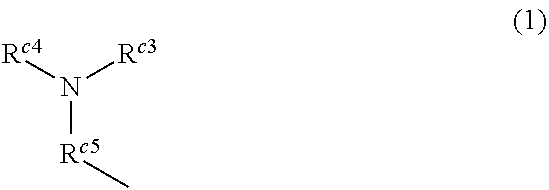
N([Rc3])([Rc4])[Rc5]C
